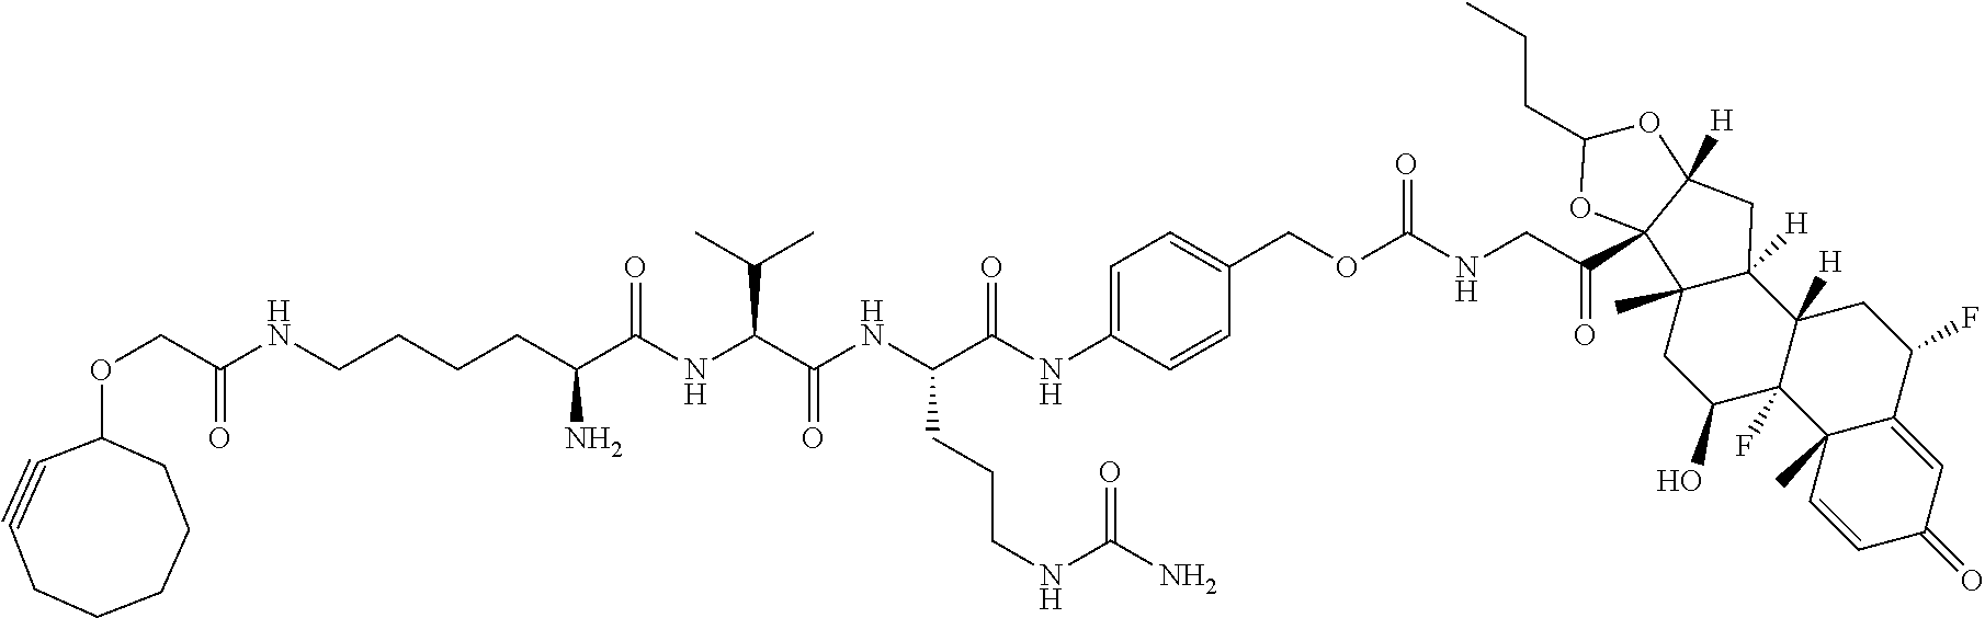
C1#CCCCCCC1OCC(NCCCCC(C(NC(C(NC(C(NC1=CC=C(COC(NCC(C23C4(C)C([H])(C5([H])CC(F)C6=CC(=O)C=CC6(C)C5(F)C(O)C4)CC2([H])OC(CCC)O3)=O)=O)C=C1)=O)CCCNC(N)=O)=O)C(C)C)=O)N)=O
